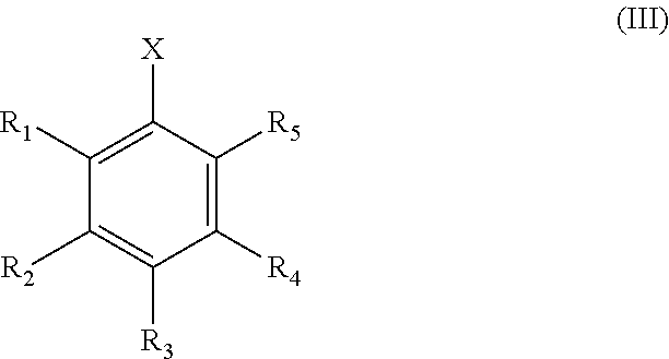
C1([R4])=C([R5])C([X])=C([R1])C([R2])=C1[R3]
